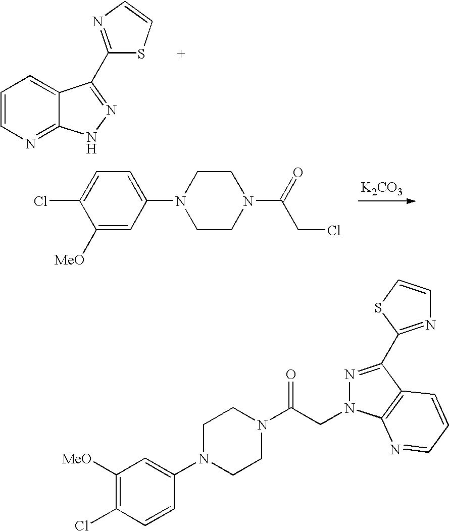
C1([MeO])=CC(N2CCN(C(=O)CCl)CC2)=CC=C1Cl.[K2CO3].C1=CN=C2C(=C1)C(C1=NC=CS1)=NN2.N1=C(C2=NC=CS2)C2=C(N=CC=C2)N1CC(N1CCN(C2=CC([MeO])=C(Cl)C=C2)CC1)=O
